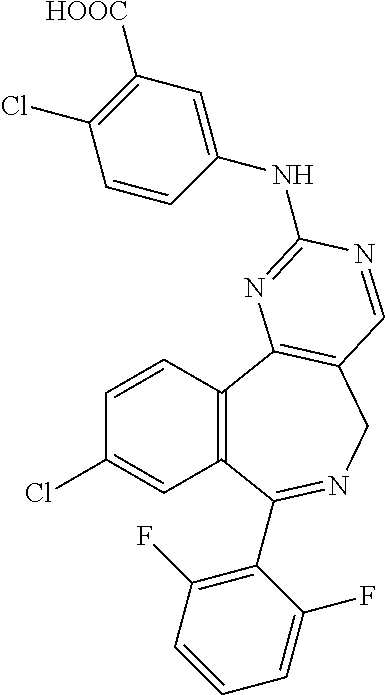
C1=CC2=C(C=C1Cl)C(C1=C(F)C=CC=C1F)=NCC1=C2N=C(NC2=CC([HOOC])=C(Cl)C=C2)N=C1
